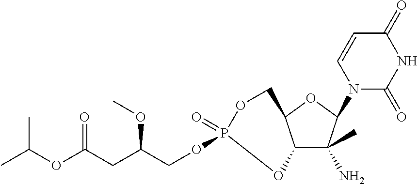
C12C(C)(N)C(N3C(=O)NC(=O)C=C3)OC1COP(=O)(OCC(CC(OC(C)C)=O)OC)O2
